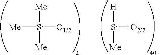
[Me][Si]([Me])([O1/2])[Me].[Si]([H])([O2/2])[Me]
